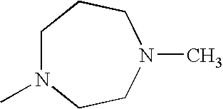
C1N(C)CCN(C)CC1
